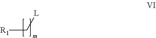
[R1]C[L]
